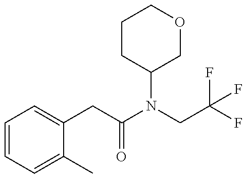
C1=CC=C(C)C(CC(N(CC(F)(F)F)C2COCCC2)=O)=C1
